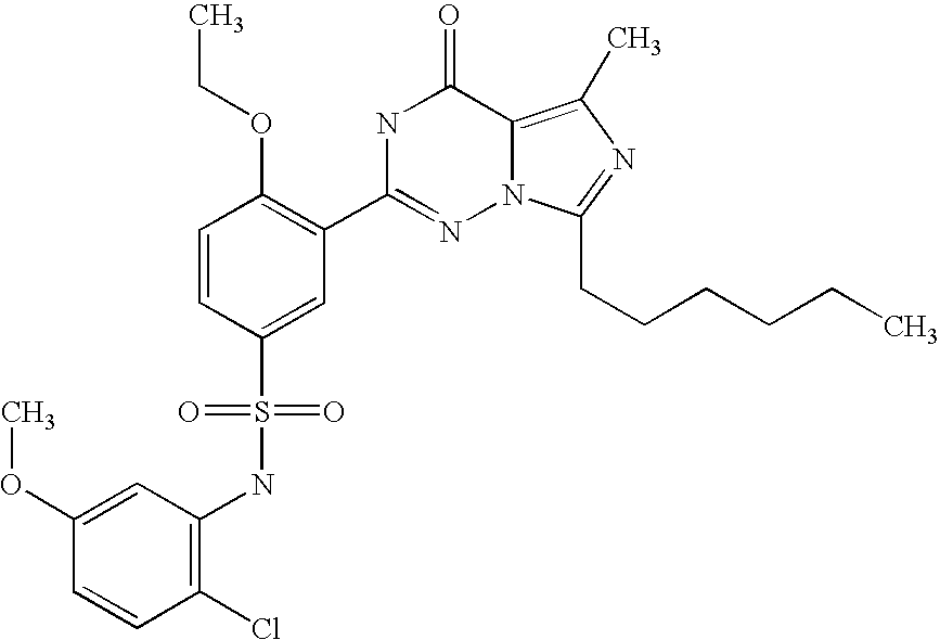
C1=CC(S(NC2=C(Cl)C=CC(OC)=C2)(=O)=O)=CC(C2=NN3C(=C(C)N=C3CCCCCC)C(=O)N2)=C1OCC
